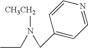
CCN(CC1=CC=NC=C1)[CH3CH2]
